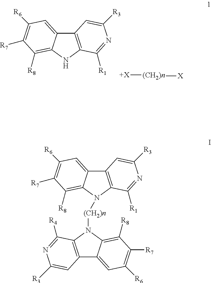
C12=C(C([R1])=NC([R3])=C1)N([(CH2)n]N1C3=C(C4=CC([R6])=C([R7])C([R8])=C14)C=C([R3])N=C3[R4])C1=C([R8])C([R7])=C([R6])C=C21.C12=C(C([R1])=NC([R3])=C1)NC1=C([R8])C([R7])=C([R6])C=C21.[+X][(CH2)n][X]
